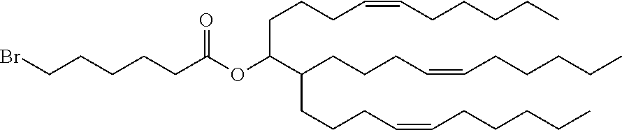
CCCCCC=CCCCC(C(OC(CCCCCBr)=O)CCCC=CCCCCC)CCCC=CCCCCC
